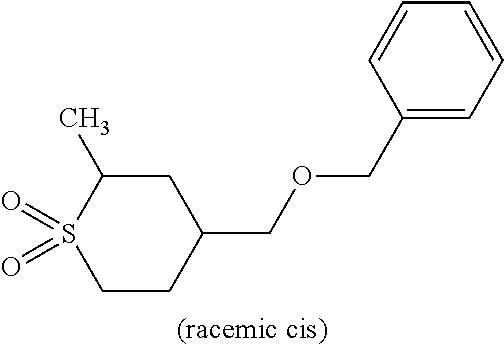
C1CC(COCC2=CC=CC=C2)CC(C)S1(=O)=O
